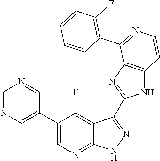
C1=NC=C(C2=CN=C3C(=C2F)C(C2=NC4=C(N2)C=CN=C4C2=C(F)C=CC=C2)=N[N H]3)C=N1
